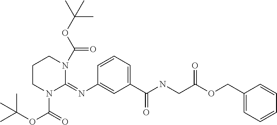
C1CN(C(OC(C)(C)C)=O)C(=NC2=CC(C(NCC(OCC3=CC=CC=C3)=O)=O)=CC=C2)N(C(OC(C)(C)C)=O)C1
